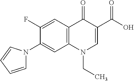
C12=C(C=C(F)C(N3C=CC=C3)=C1)C(=O)C(C(=O)O)=CN2CC
